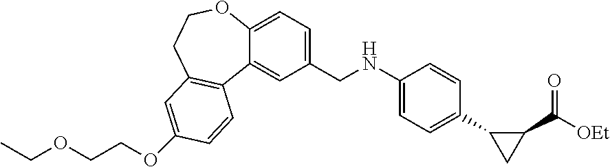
CCOCCOC1=CC2=C(C3=CC(CNC4=CC=C(C5CC5C([OEt])=O)C=C4)=CC=C3OCC2)C=C1
